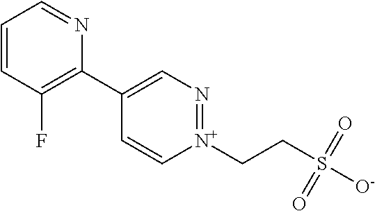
C1=CC(F)=C(C2=CN=[N+](CCS([O-])(=O)=O)C=C2)N=C1
